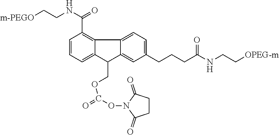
C1=CC=C2C(=C1C(=O)NCC[m-PEGO])C1=CC=C(CCCC(NCC[OPEG-m])=O)C=C1C2COC(ON1C(=O)CCC1=O)=O
